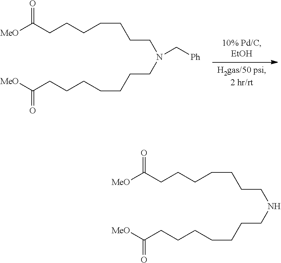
[MeO]C(CCCCCCCN(C[Ph])CCCCCCCC([MeO])=O)=O.[MeO]C(CCCCCCCNCCCCCCCC([MeO])=O)=O
